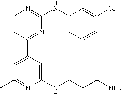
C1=CC(C2=CC(C)=NC(NCCCN)=C2)=NC(NC2=CC=CC(Cl)=C2)=N1
